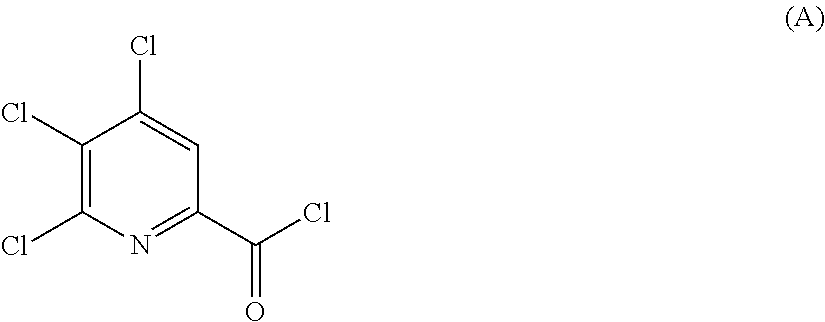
C1(Cl)=C(Cl)C(Cl)=CC(C(Cl)=O)=N1
